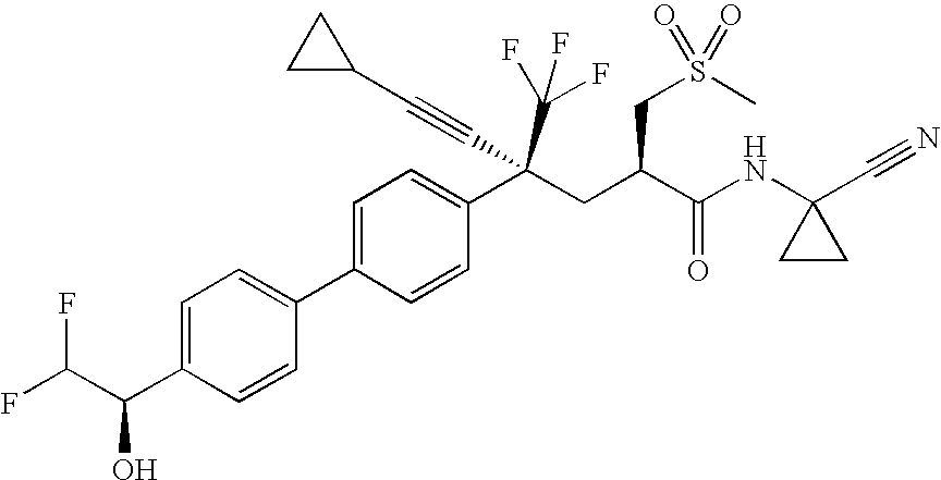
C1=C(C(C(F)F)O)C=CC(C2=CC=C(C(CC(C(NC3(C#N)CC3)=O)CS(C)(=O)=O)(C#CC3CC3)C(F)(F)F)C=C2)=C1
